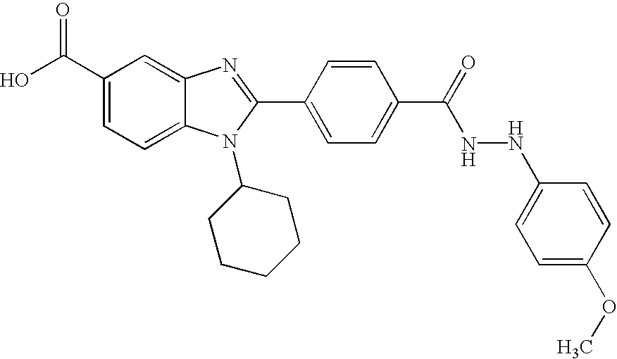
OC(C1=CC=C2C(=C1)N=C(C1=CC=C(C(=O)NNC3=CC=C(OC)C=C3)C=C1)N2C1CCCCC1)=O
